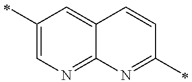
C1(C)=CN=C2C(=C1)C=CC(C)=N2
